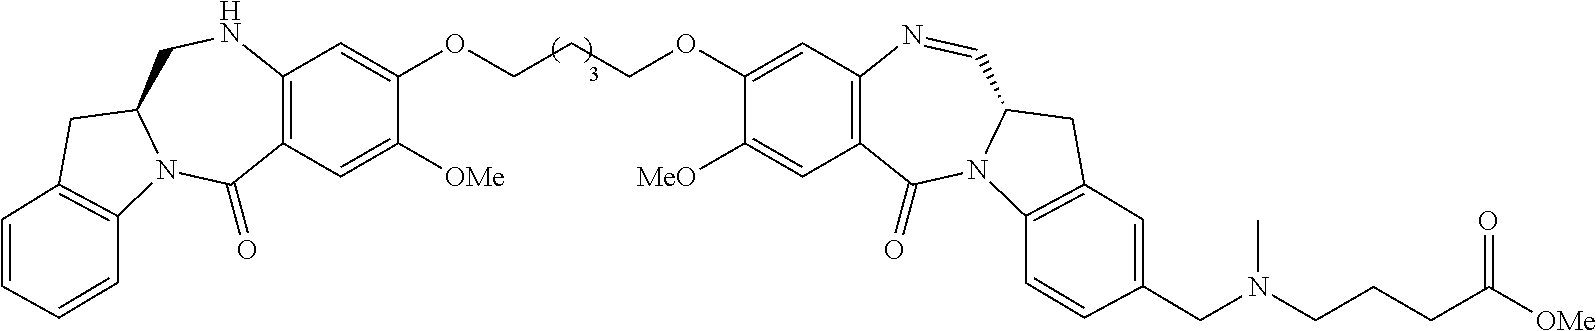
C12=C(C=C([OMe])C(OCCCOC3=CC4=C(C=C3[MeO])C(=O)N3C(C=N4)CC4=C3C=CC(CN(CCCC([OMe])=O)C)=C4)=C1)C(=O)N1C(CN2)CC2=C1C=CC=C2
